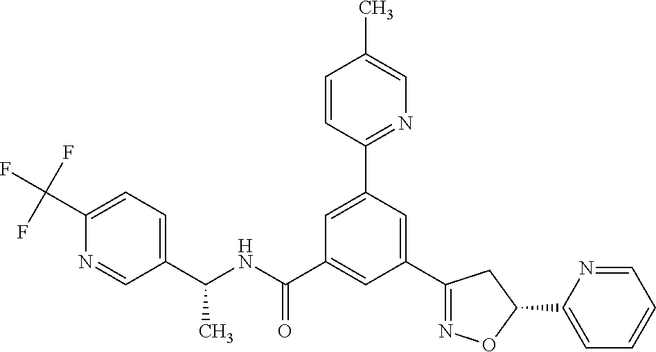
C(NC(C1=CC(C2=NOC(C3=CC=CC=N3)C2)=CC(C2=NC=C(C)C=C2)=C1)=O)(C1=CC=C(C(F)(F)F)N=C1)C
